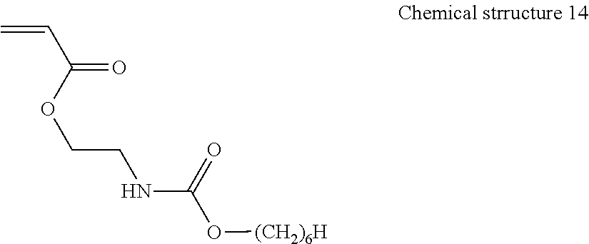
[(CH2)6H]OC(NCCOC(C=C)=O)=O
